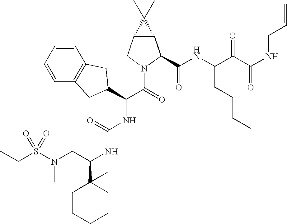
C1=CC=CC2=C1CC(C(C(=O)N1CC3C(C1C(NC(C(C(NCC=C)=O)=O)CCCC)=O)C3(C)C)NC(NC(C1(C)CCCCC1)CN(S(CC)(=O)=O)C)=O)C2
